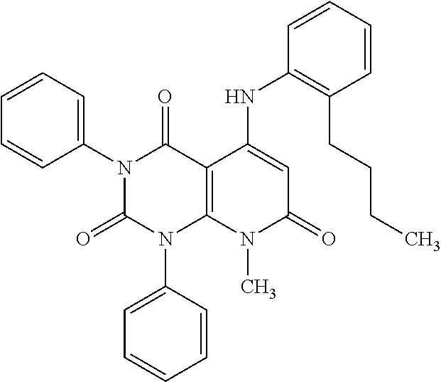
C1(N2C(=O)N(C3=CC=CC=C3)C3=C(C2=O)C(NC2=C(CCCC)C=CC=C2)=CC(=O)N3C)=CC=CC=C1
